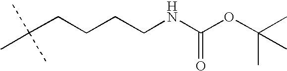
C(CCCCNC(OC(C)(C)C)=O)(C)(C)C
